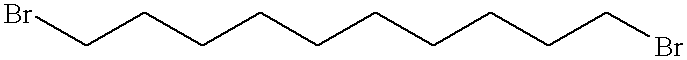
BrCCCCCCCCCCBr
